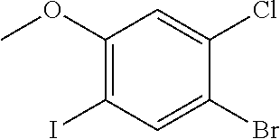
C1(OC)=C(I)C=C(Br)C(Cl)=C1
